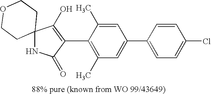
C1=C(C)C(C2=C(O)C3(NC2=O)CCOCC3)=C(C)C=C1C1=CC=C(Cl)C=C1
